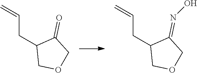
C=CCC1COCC1=O.C=CCC1COCC1=NO
